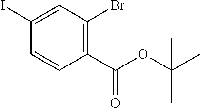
C1(I)=CC(Br)=C(C(=O)OC(C)(C)C)C=C1
